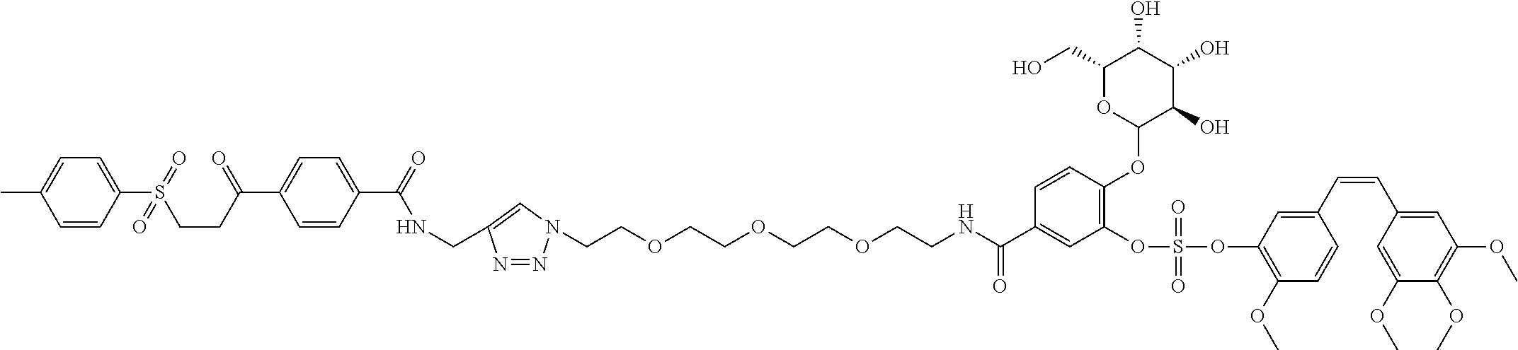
C1=CC(S(CCC(C2=CC=C(C(=O)NCC3=CN(CCOCCOCCOCCNC(C4=CC(OS(=O)(=O)OC5=C(OC)C=CC(C=CC6=CC(OC)=C(OC)C(OC)=C6)=C5)=C(OC5C(O)C(O)C(O)C(CO)O5)C=C4)=O)N=N3)C=C2)=O)(=O)=O)=CC=C1C
